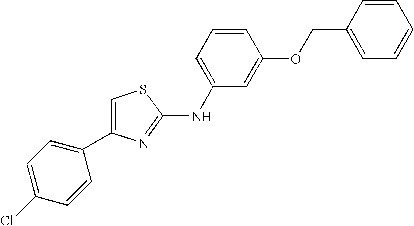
C1=C(NC2=NC(C3=CC=C(Cl)C=C3)=CS2)C=C(OCC2=CC=CC=C2)C=C1
